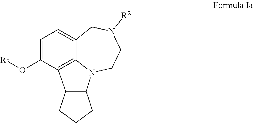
C1=C(O[R1])C2=C3C(=C1)CN([R2])CCN3C1C2CCC1
